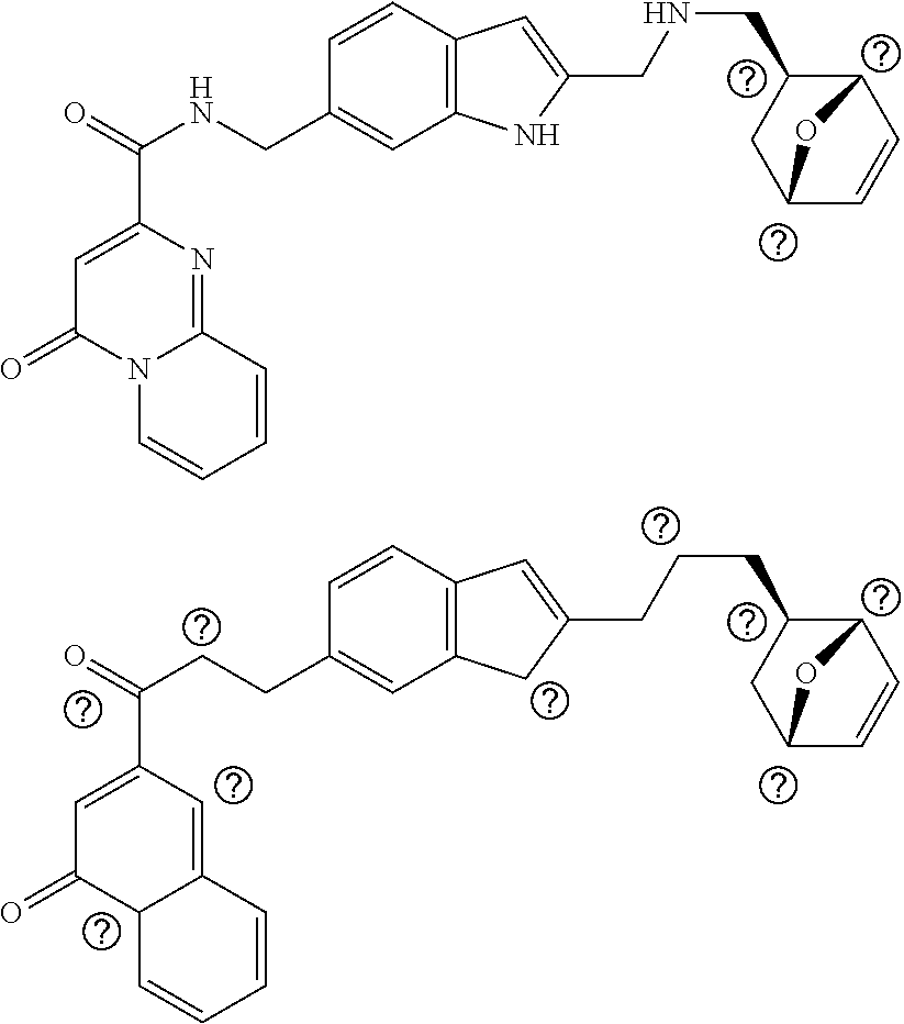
C1=C(C(=O)NCC2=CC3=C(C=C2)C=C(CNCC2C4C=CC(C2)O4)N3)N=C2N(C1=O)C=CC=C2.C1=C(C(=O)CCC2=CC3=C(C=C2)C=C(CCCC2C4C=CC(C2)O4)C3)C=C2C(C1=O)C=CC=C2
